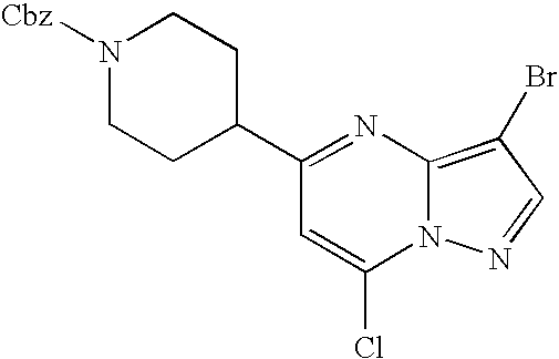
C12=C(Br)C=NN1C(Cl)=CC(C1CCN([Cbz])CC1)=N2
